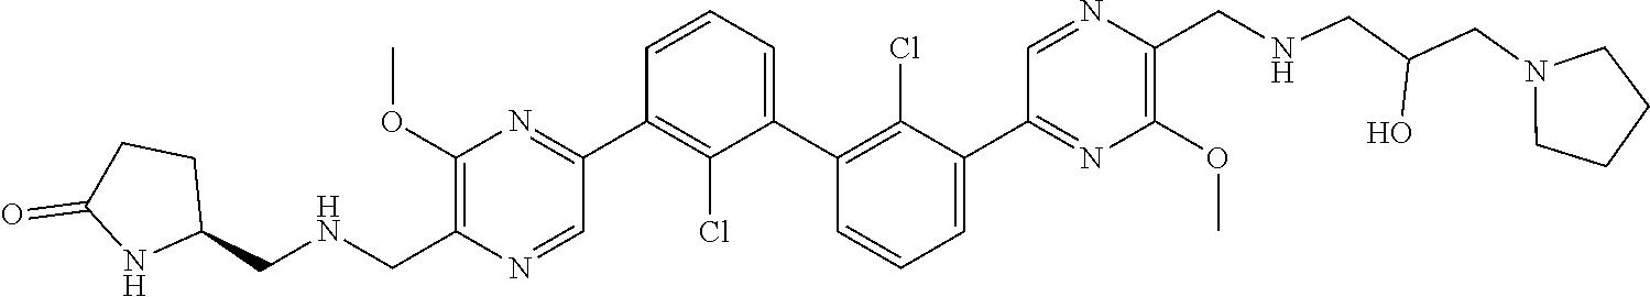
C1(OC)=C(C[HN]CC2CCC(=O)N2)N=CC(C2=C(Cl)C(C3=C(Cl)C(C4=NC(OC)=C(CNCC(CN5CCCC5)O)N=C4)=CC=C3)=CC=C2)=N1
